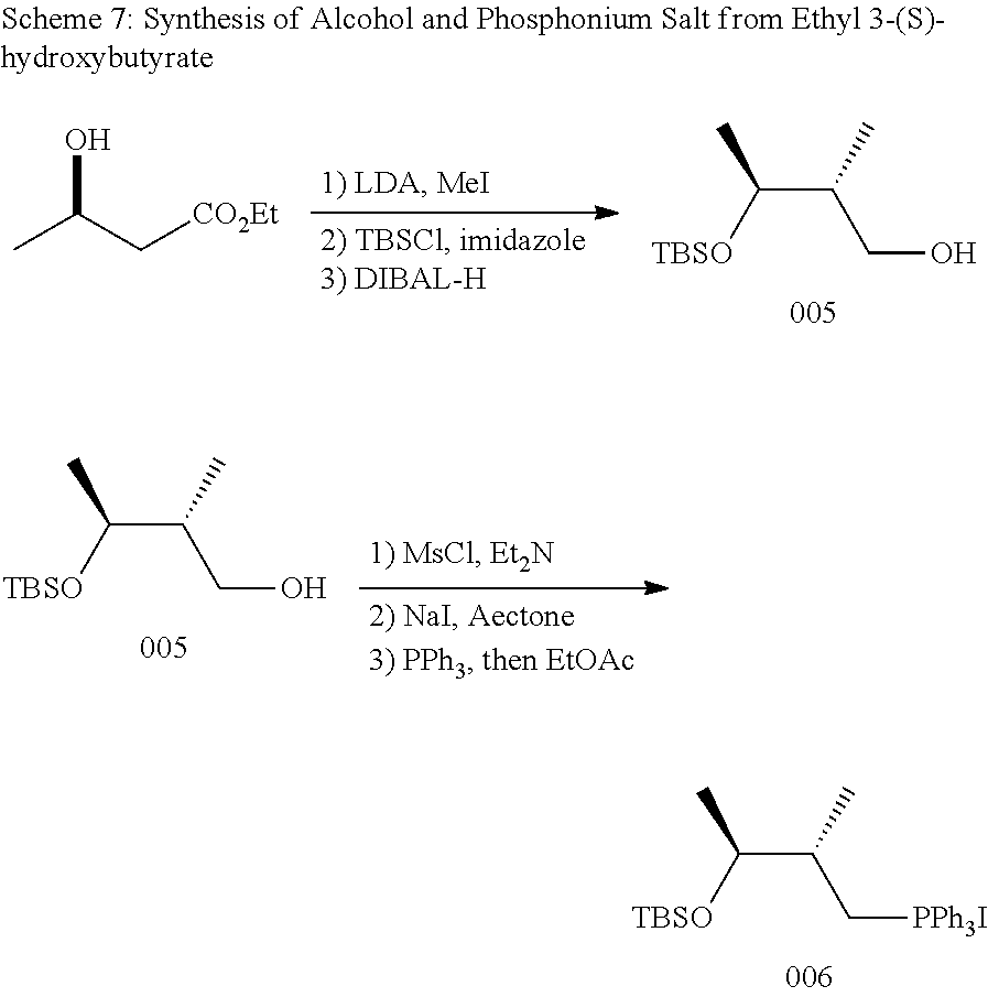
CC(C[CO2Et])O.C(C(C([TBSO])C)C)O.C(C(C([TBSO])C)C)O.C(C(C([TBSO])C)C)[PPh3I]
